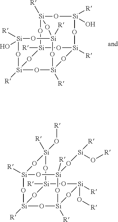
[Si]12([R])O[Si]3([R])O[Si]([R])(O[Si]([R])(O)O1)O[Si]1([R])O[Si]([R])(O2)O[Si]([R])(O[Si]([R])(O)O1)O3.[Si]12([R])O[Si]3([R])O[Si](O[Si]([R])O[R])([R])O[Si]([R])(O1)O[Si]([R])(O[R])O[Si]([R])(O2)O[Si]([R])(O[R])O3
